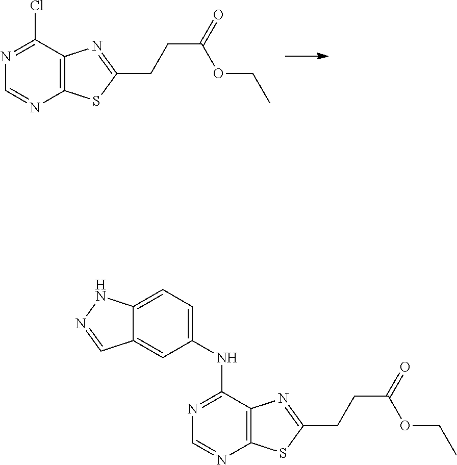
C12=C(SC(CCC(=O)OCC)=N1)N=CN=C2Cl.C12=C(SC(CCC(=O)OCC)=N1)N=CN=C2NC1=CC=C2C(=C1)C=NN2
